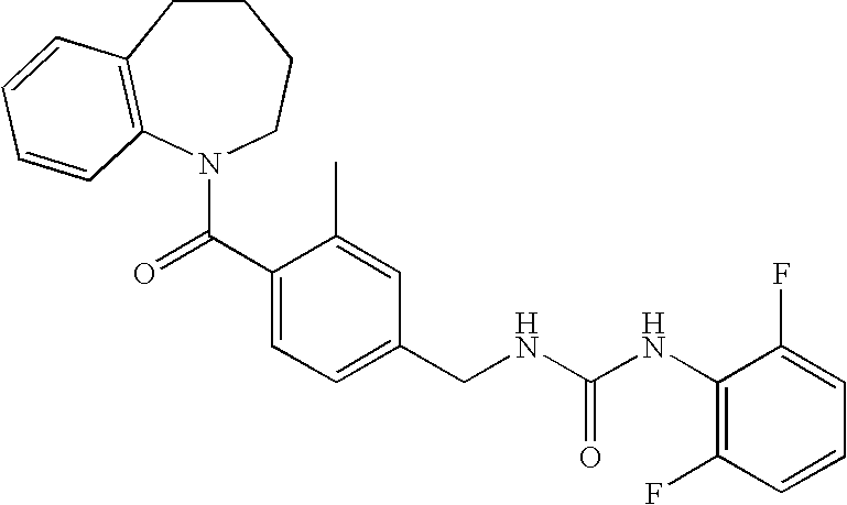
C1CC2=C(N(C(C3=CC=C(CNC(NC4=C(F)C=CC=C4F)=O)C=C3C)=O)CC1)C=CC=C2
